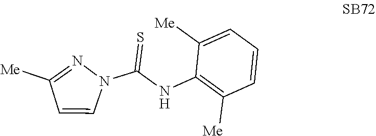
C1=CN(C(NC2=C([Me])C=CC=C2[Me])=S)N=C1[Me]
